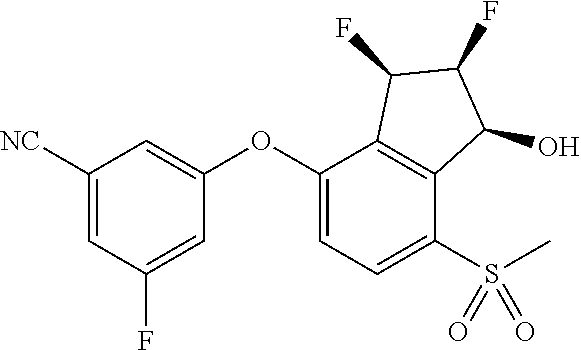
C1(OC2=CC([NC])=CC(F)=C2)=CC=C(S(C)(=O)=O)C2=C1C(F)C(F)C2O
